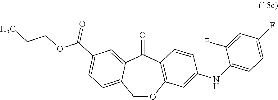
C12=CC(C(OCCC)=O)=CC=C1COC1=C(C2=O)C=CC(NC2=CC=C(F)C=C2F)=C1
